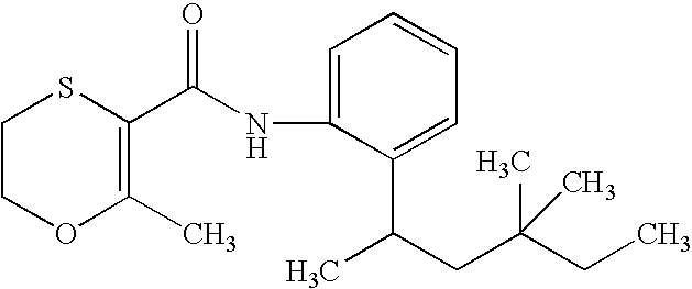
C1(C(NC2=CC=CC=C2C(CC(CC)(C)C)C)=O)=C(C)OCCS1
